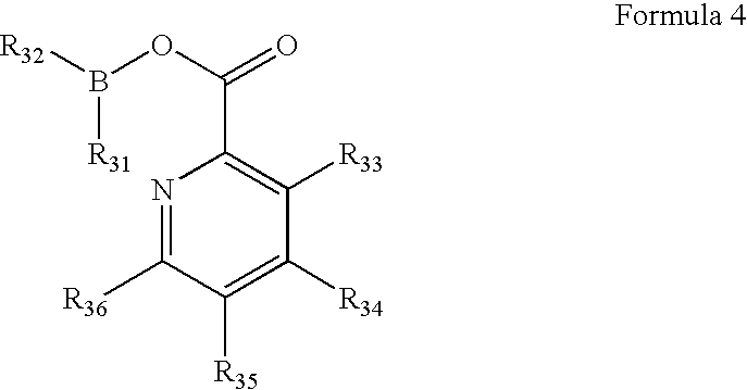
N1=C([R36])C([R35])=C([R34])C([R33])=C1C(OB([R32])[R31])=O
